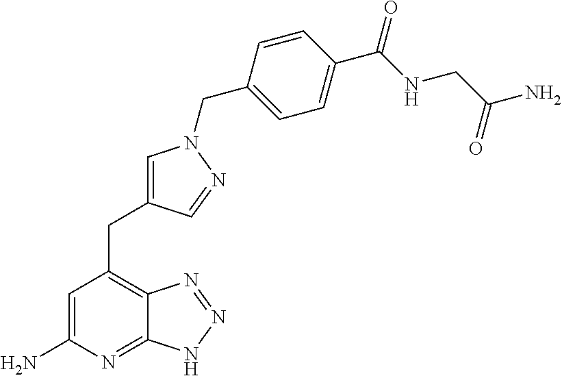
C1=C(N)N=C2C(=C1CC1=CN(CC3=CC=C(C(NCC(N)=O)=O)C=C3)N=C1)N=NN2
